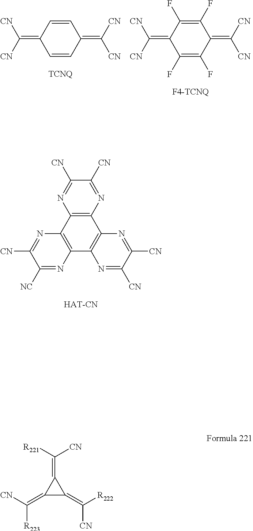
C1=CC(=C([CN])[CN])C=CC1=C([CN])[CN].C1(F)=C(F)C(=C([CN])[CN])C(F)=C(F)C1=C([CN])[CN].C12=C(N=C([CN])C([CN])=N1)C1=C(C3=C2N=C([CN])C([NC])=N3)N=C([CN])C([CN])=N1.C1(=C([R223])[CN])C(=C([CN])[R222])C1=C([CN])[R221]
